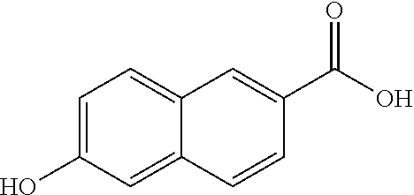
C1=C(O)C=C2C(=C1)C=C(C(O)=O)C=C2
